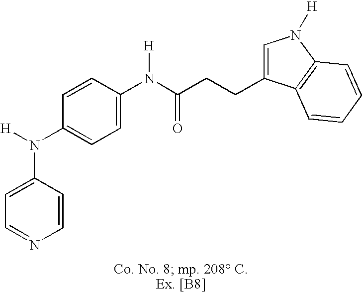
C1=C(N(C2=CC=C(N(C(CCC3=CN([H])C4=C3C=CC=C4)=O)[H])C=C2)[H])C=CN=C1
